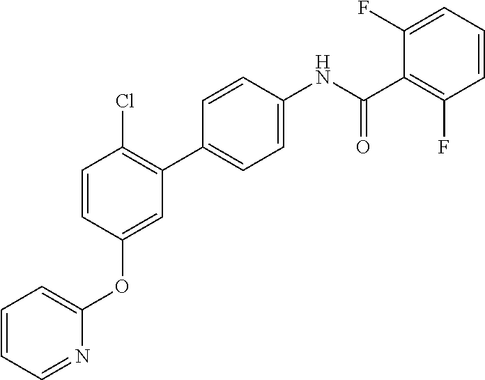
C1=CC(OC2=CC=CC=N2)=CC(C2=CC=C(NC(C3=C(F)C=CC=C3F)=O)C=C2)=C1Cl
